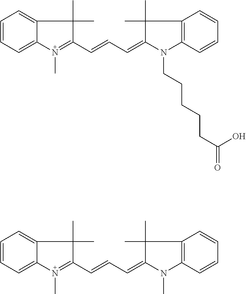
C1=CC=C2C(=C1)C(C)(C)C(C=CC=C1C(C)(C)C3=C(C=CC=C3)N1CCCCCC(=O)O)=N2C.C1=CC=C2C(=C1)C(C)(C)C(C=CC=C1C(C)(C)C3=C(C=CC=C3)N1C)=N2C
